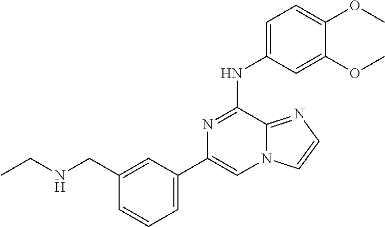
C1(CNCC)=CC(C2=CN3C(=NC=C3)C(NC3=CC=C(OC)C(OC)=C3)=N2)=CC=C1
